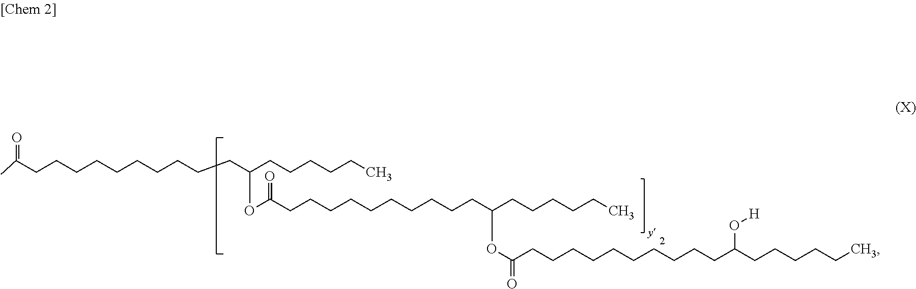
CC(CCCCCCCCCCC(CCCCCC)OC(CCCCCCCCCCC(CCCCCC)OC(CCCCCCCCCCC(CCCCCC)O[H])=O)=O)=O
